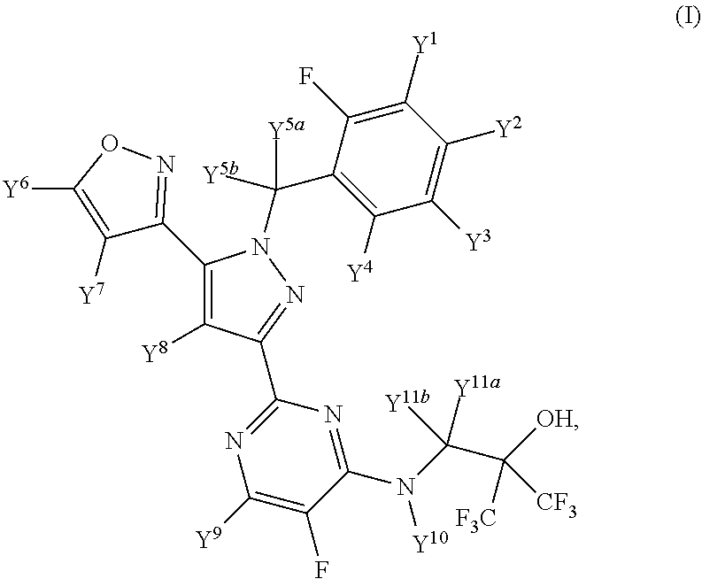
C1([Y1])=C(F)C(C([Y5a])([Y5b])N2C(C3=NOC([Y6])=C3[Y7])=C([Y8])C(C3=NC([Y9])=C(F)C(N([Y10])C([Y11a])(C([OH])([F3C])[CF3])[Y11b])=N3)=N2)=C([Y4])C([Y3])=C1[Y2]
